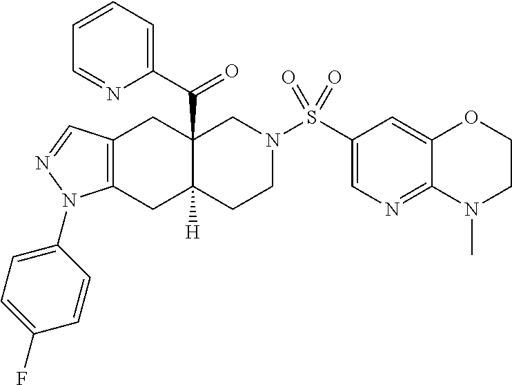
C1(N2C3=C(C=N2)CC2(C(C4=CC=CC=N4)=O)C([H])(C3)CCN(S(C3=CN=C4C(=C3)OCCN4C)(=O)=O)C2)=CC=C(F)C=C1
